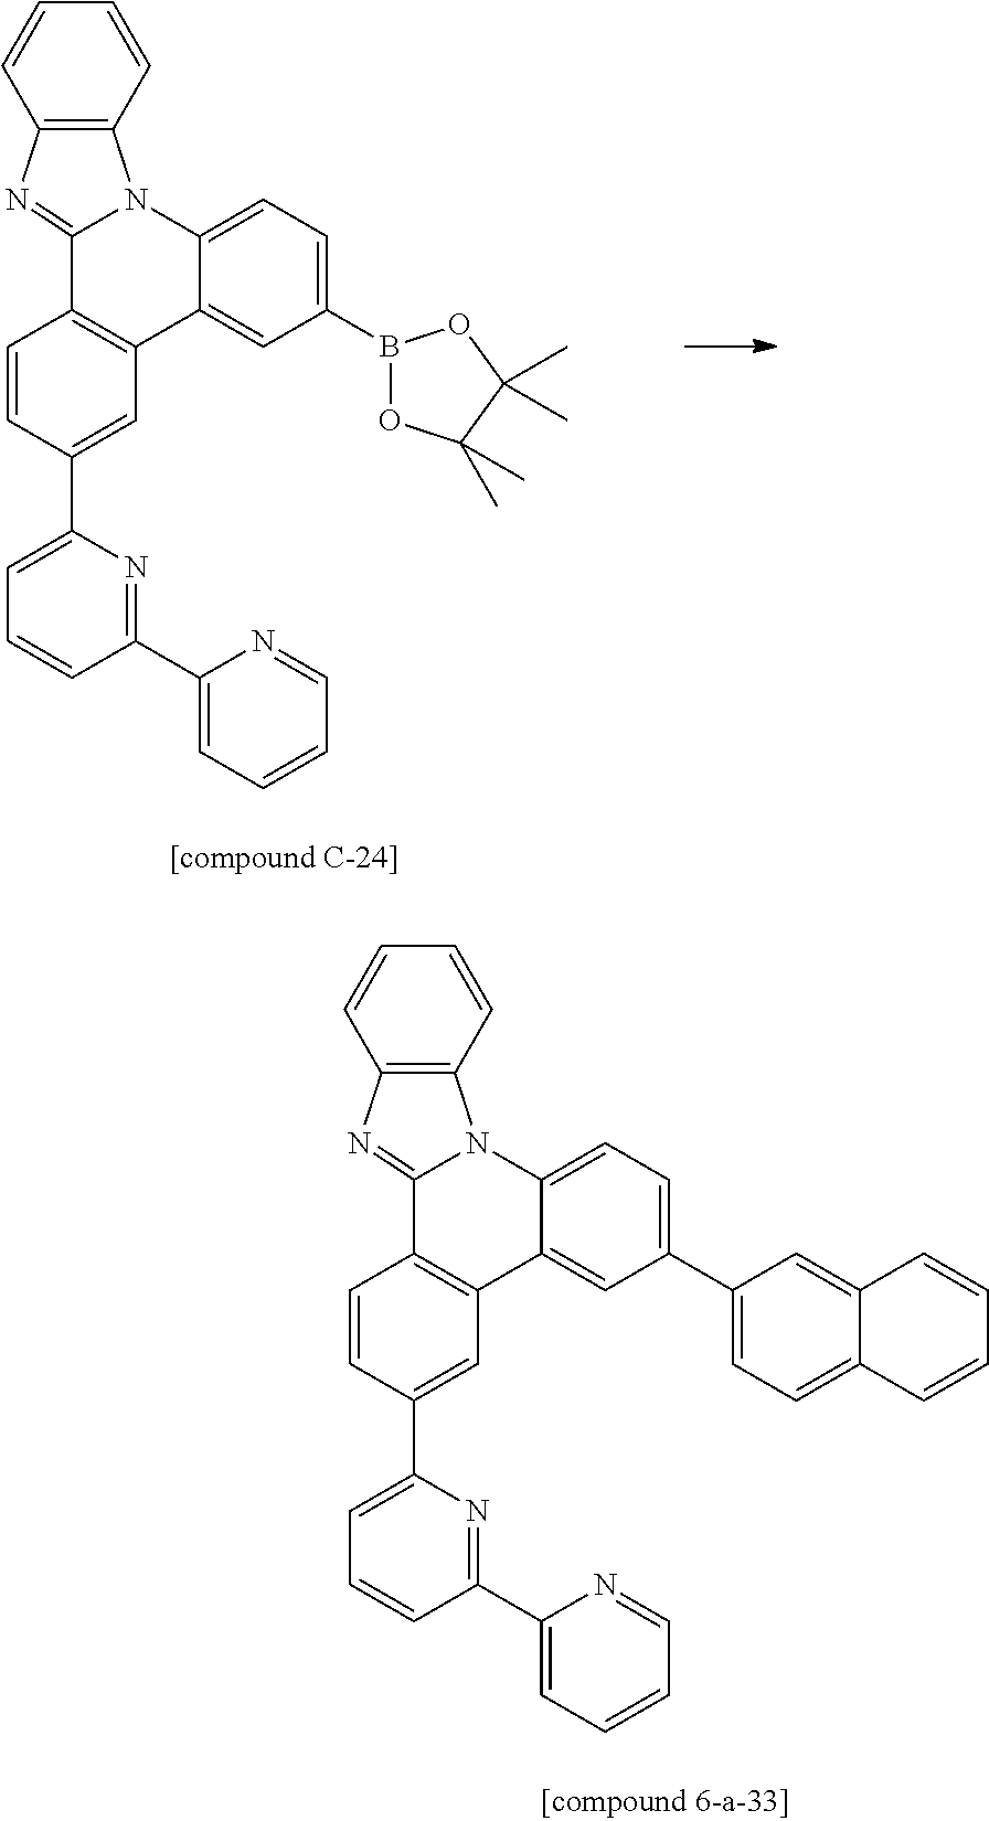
C12=C(N=C3C4=C(C5=CC(B6OC(C)(C)C(C)(C)O6)=CC=C5N13)C=C(C1=CC=CC(C3=CC=CC=N3)=N1)C=C4)C=CC=C2.C12=C(N=C3C4=C(C5=CC(C6=CC=C7C(=C6)C=CC=C7)=CC=C5N13)C=C(C1=CC=CC(C3=CC=CC=N3)=N1)C=C4)C=CC=C2
